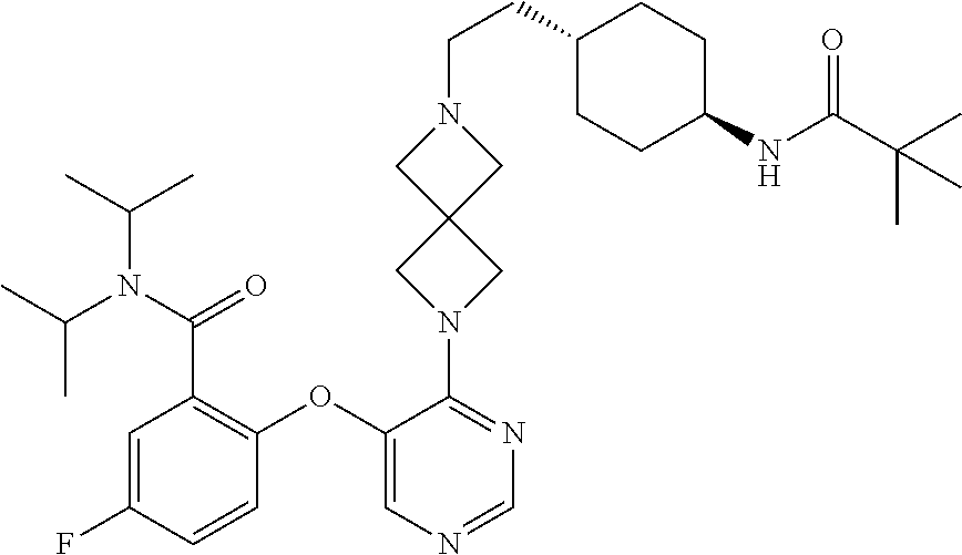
C1=C(F)C=CC(OC2=CN=CN=C2N2CC3(C2)CN(CCC2CCC(NC(C(C)(C)C)=O)CC2)C3)=C1C(=O)N(C(C)C)C(C)C
